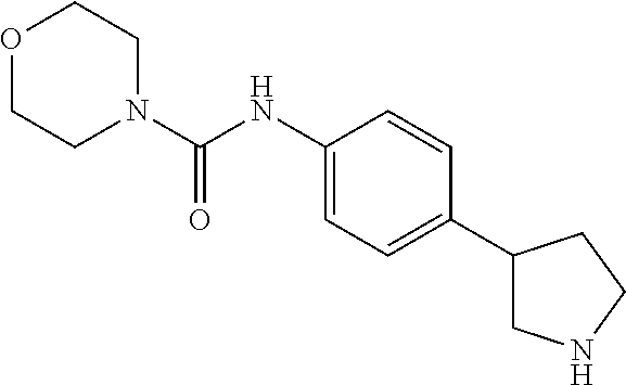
N1(C(NC2=CC=C(C3CNCC3)C=C2)=O)CCOCC1
